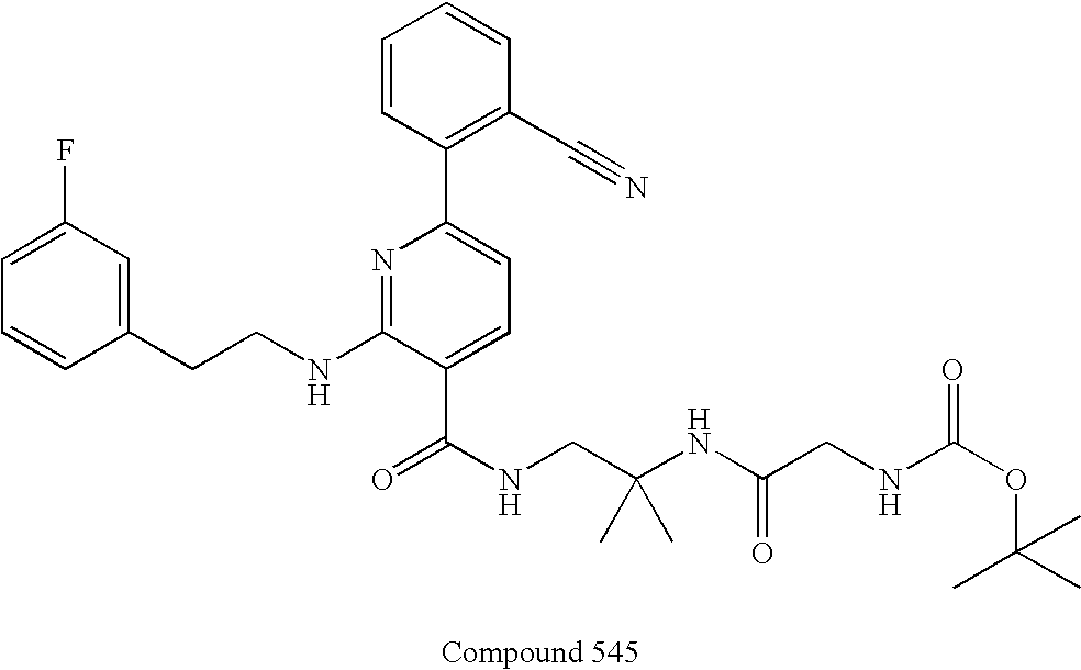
C1=CC(CCNC2=NC(C3=C(C#N)C=CC=C3)=CC=C2C(NCC(NC(CNC(OC(C)(C)C)=O)=O)(C)C)=O)=CC(F)=C1
